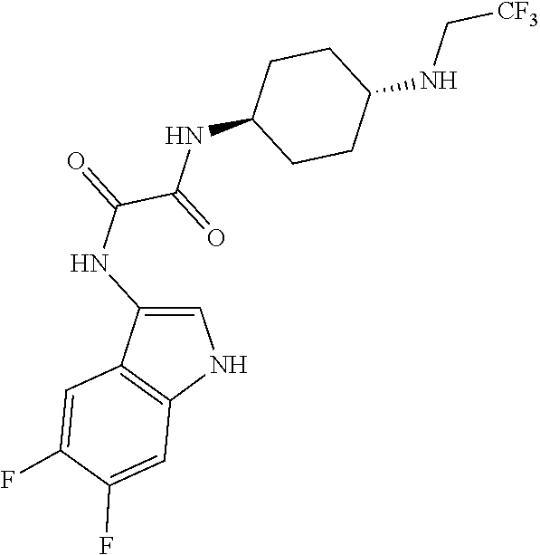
N(C[CF3])C1CCC(NC(C(NC2=CNC3=C2C=C(F)C(F)=C3)=O)=O)CC1
